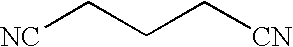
[NC]CCC[CN]
